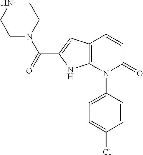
C1=CC(N2C(=O)C=CC3=C2NC(C(=O)N2CCNCC2)=C3)=CC=C1Cl
